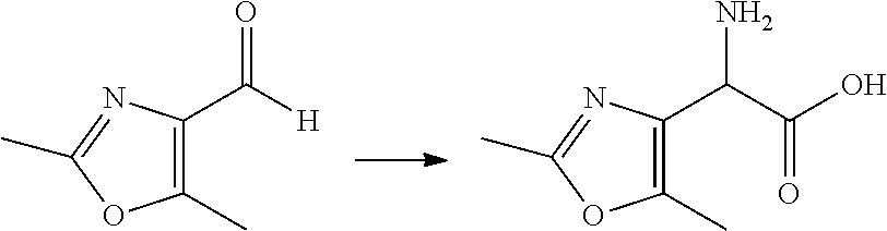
C1(C)=C(C([H])=O)N=C(C)O1.C1(C)=C(C(C(O)=O)N)N=C(C)O1
